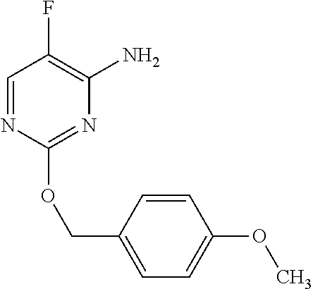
C1=CC(COC2=NC(N)=C(F)C=N2)=CC=C1OC
